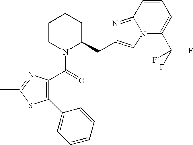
C1CN(C(=O)C2=C(C3=CC=CC=C3)SC(C)=N2)C(CC2=CN3C(C(F)(F)F)=CC=CC3=N2)CC1
